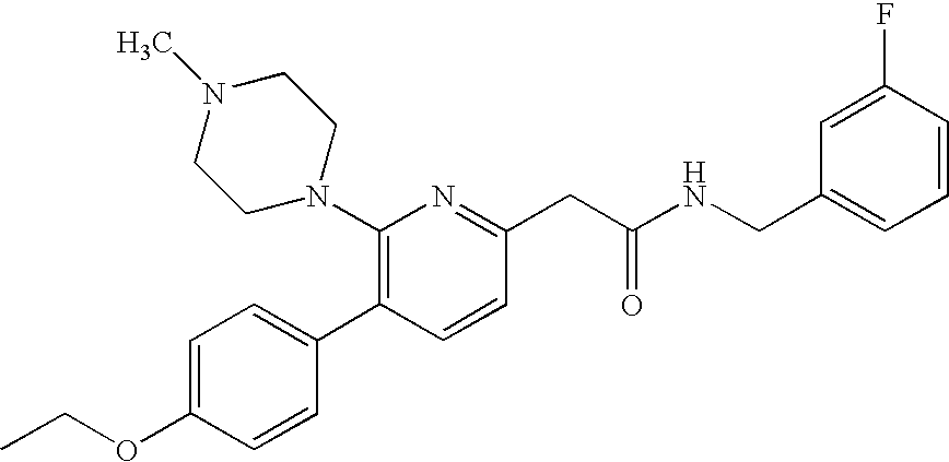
C1(OCC)=CC=C(C2=C(N3CCN(C)CC3)N=C(CC(NCC3=CC=CC(F)=C3)=O)C=C2)C=C1
